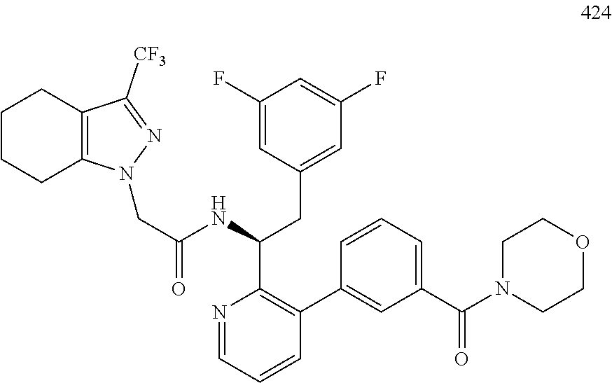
N1=CC=CC(C2=CC(C(N3CCOCC3)=O)=CC=C2)=C1C(NC(CN1C2=C(CCCC2)C([CF3])=N1)=O)CC1=CC(F)=CC(F)=C1
